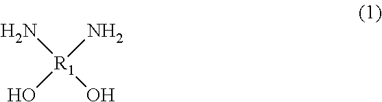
[R1](N)(O)(N)O
